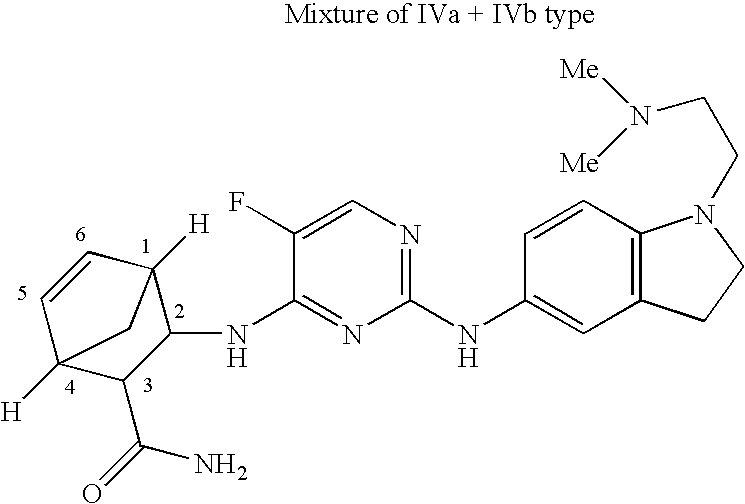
C1(NC2=CC3=C(C=C2)N(CCN([Me])[Me])CC3)=NC=C(F)C(NC2C3([H])C=CC([H])(C2C(=O)N)C3)=N1
